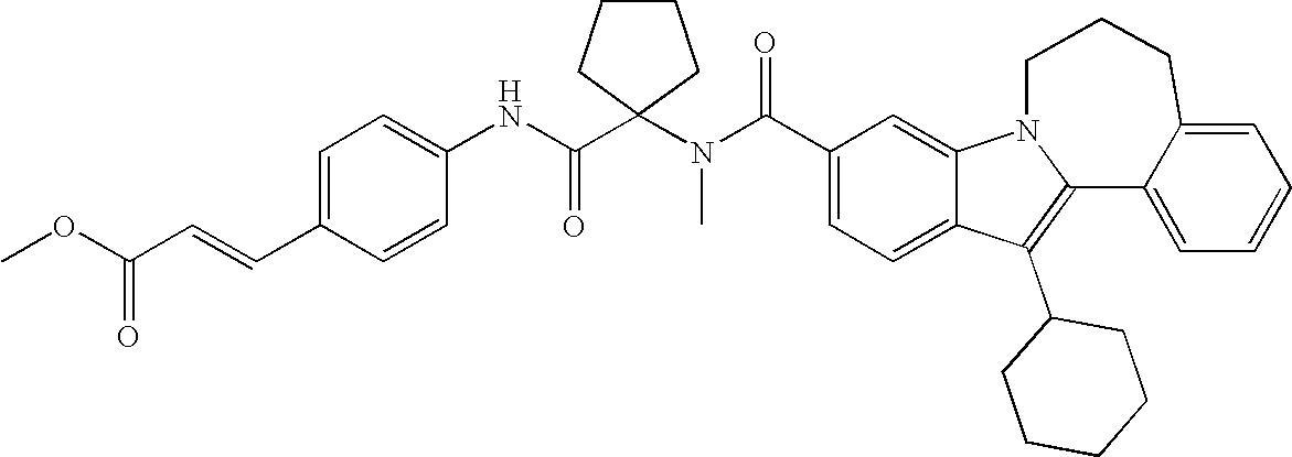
C1(C(N(C2(C(NC3=CC=C(C=CC(OC)=O)C=C3)=O)CCCC2)C)=O)=CC=C2C(=C1)N1C(=C2C2CCCCC2)C2=CC=CC=C2CCC1
